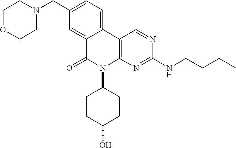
C1(CN2CCOCC2)=CC=C2C(=C1)C(=O)N(C1CCC(O)CC1)C1=C2C=NC(NCCCC)=N1
